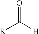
[R]C([H])=O
